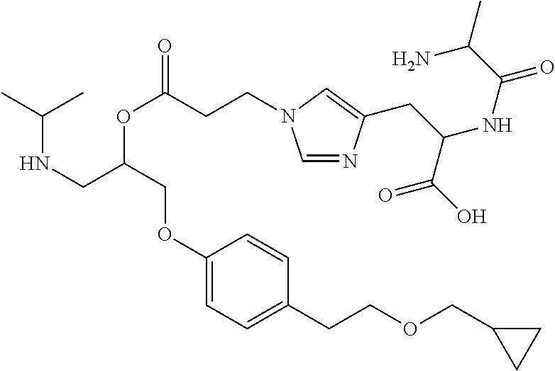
N(C(C)C)CC(COC1=CC=C(CCOCC2CC2)C=C1)OC(=O)CCN1C=NC(CC(NC(C(N)C)=O)C(O)=O)=C1
